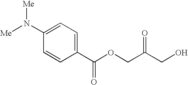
C1(C(OCC(CO)=O)=O)=CC=C(N([Me])[Me])C=C1
